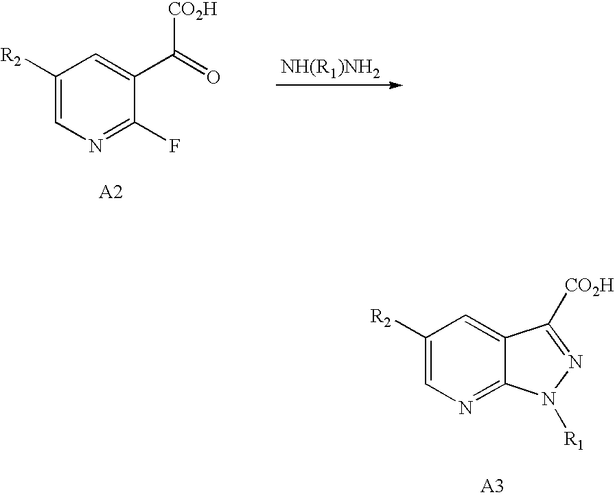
C1([R2])=CN=C2C(=C1)C([CO2H])=NN2[R1].C1([R2])=CN=C(F)C(C(=O)[CO2H])=C1
